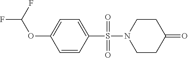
C1N(S(C2=CC=C(OC(F)F)C=C2)(=O)=O)CCC(=O)C1
